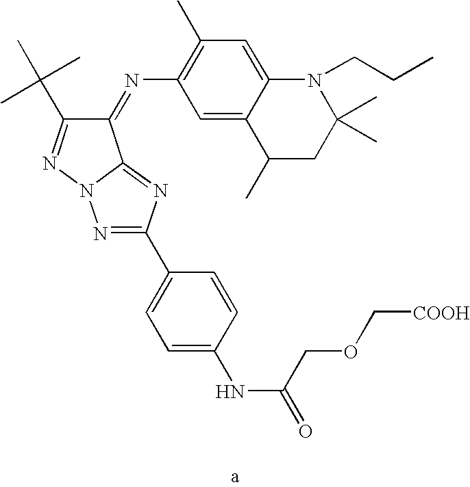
C1(=NC2=C(C)C=C3C(=C2)C(C)CC(C)(C)N3CCC)C(C(C)(C)C)=NN2C1=NC(C1=CC=C(NC(COC[COOH])=O)C=C1)=N2
